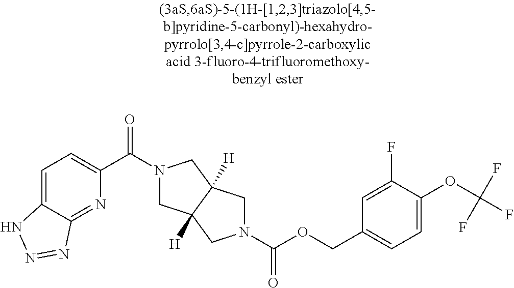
C1(C(=O)N2CC3([H])C([H])(C2)CN(C(OCC2=CC=C(OC(F)(F)F)C(F)=C2)=O)C3)=CC=C2C(=N1)N=NN2
